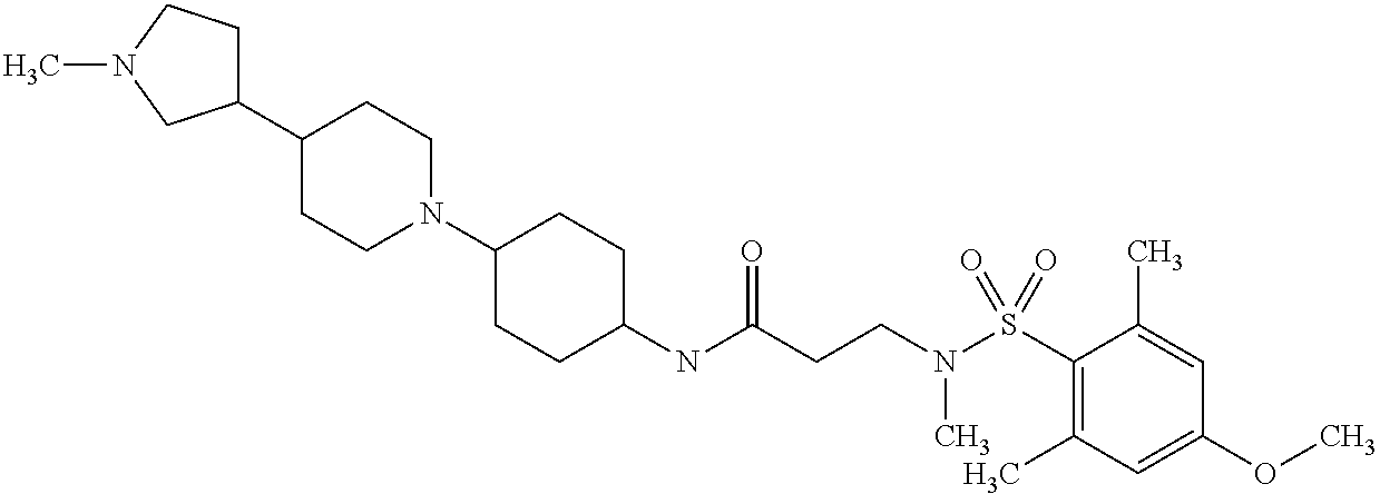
C1(NC(CCN(S(C2=C(C)C=C(OC)C=C2C)(=O)=O)C)=O)CCC(N2CCC(C3CCN(C)C3)CC2)CC1
